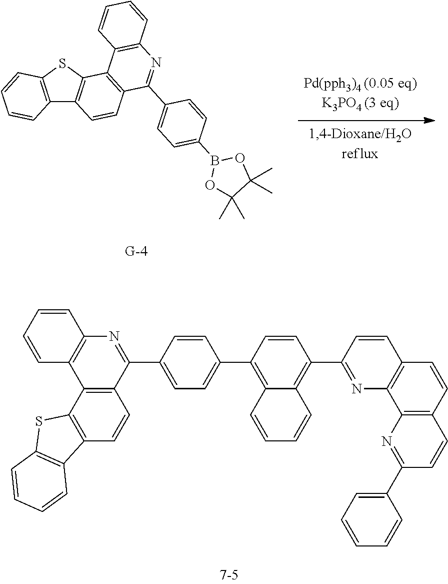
C12=C(C3=C(C=C1)C1=C(S3)C=CC=C1)C1=C(N=C2C2=CC=C(C3=C4C(=C(C5=NC6=C(C=C5)C=CC5=C6N=C(C6=CC=CC=C6)C=C5)C=C3)C=CC=C4)C=C2)C=CC=C1.C12=C(SC3=C1C=CC1=C3C3=C(N=C1C1=CC=C(B4OC(C)(C)C(C)(C)O4)C=C1)C=CC=C3)C=CC=C2
